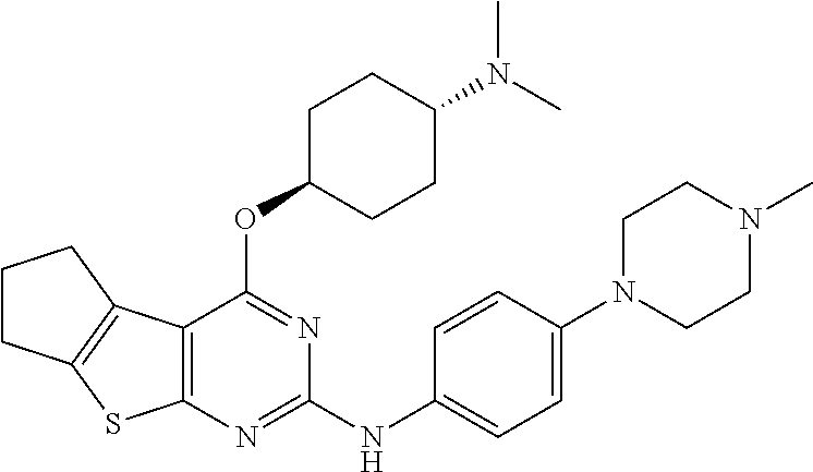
CN(C)C1CCC(OC2=NC(NC3=CC=C(N4CCN(C)CC4)C=C3)=NC3=C2C2=C(S3)CCC2)CC1
